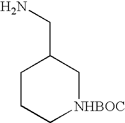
C(C1C[NHBOC]CCC1)N
